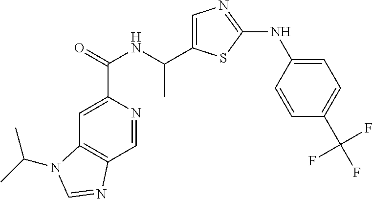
C1=NC(C(=O)NC(C)C2=CN=C(NC3=CC=C(C(F)(F)F)C=C3)S2)=CC2=C1N=CN2C(C)C
